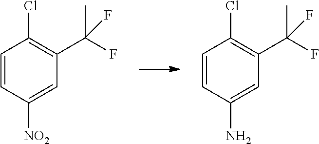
C1=CC(N)=CC(C(F)(C)F)=C1Cl.C1=CC([NO2])=CC(C(F)(C)F)=C1Cl
